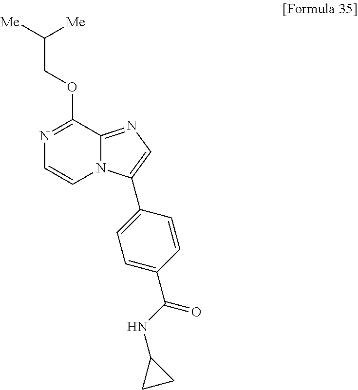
N1=C(OCC([Me])[Me])C2=NC=C(C3=CC=C(C(NC4CC4)=O)C=C3)N2C=C1
